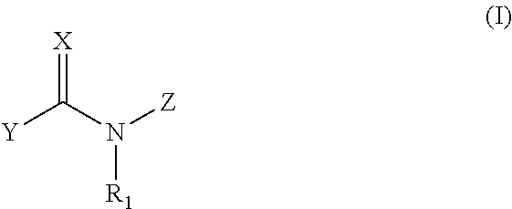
[Y]C(N([Z])[R1])=[X]
